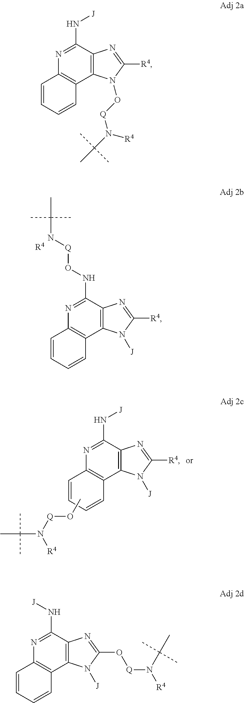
C12=C(C(N[J])=NC3=C1C=CC=C3)N=C([R4])N2O[Q]N(C(C)(C)C)[R4].C12=C(C(N[J])=NC3=C1C=CC=C3)N=C(O[Q]N(C(C)(C)C)[R4])N2[J].C12=C(C(NO[Q]NC(C)(C)C)=NC3=C1C=CC=C3)N=C([R4])N2[J].[R4].C12=C(C(N[J])=NC3=C1C=CC=C3)N=C([R4])N2[J].CO[Q]N([R4])C(C)(C)C
